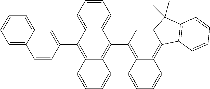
C1(C2=C3C(=C4C(=C2)C(C)(C)C2=C4C=CC=C2)C=CC=C3)=C2C(=C(C3=CC4=CC=CC=C4C=C3)C3=CC=CC=C13)C=CC=C2
